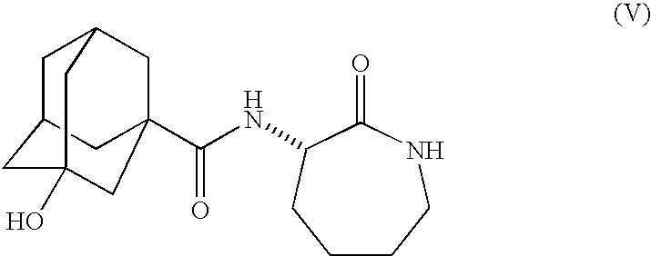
C1C2CC3(O)CC(C(NC4C(=O)NCCCC4)=O)(CC1C3)C2
